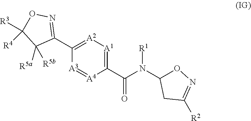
C1(C(N(C2ON=C([R2])C2)[R1])=O)=[A1][A2]=C(C2=NOC([R3])([R4])C2([R5a])[R5b])[A3]=[A4]1
